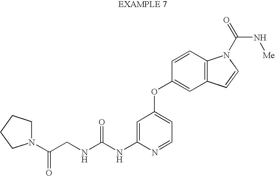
N(C(NC1=CC(OC2=CC3=C(C=C2)N(C(=O)N[Me])C=C3)=CC=N1)=O)CC(N1CCCC1)=O
